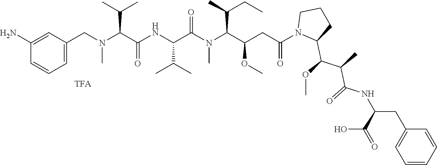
C1(N)=CC(CN(C(C(NC(C(N(C(C(CC(N2C(C(OC)C(C)C(=O)NC(CC3=CC=CC=C3)C(=O)O)CCC2)=O)OC)C(CC)C)C)=O)C(C)C)=O)C(C)C)C)=CC=C1
